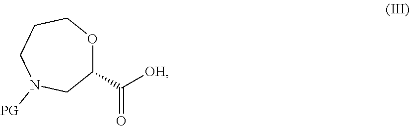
C1(C(=O)[OH])OCCCN([PG])C1
